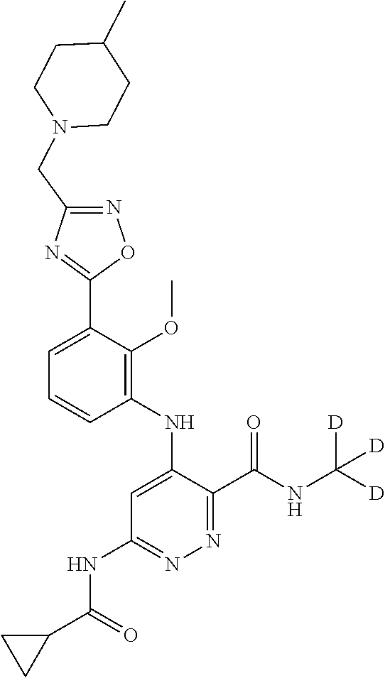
C1=C(C2=NC(CN3CCC(C)CC3)=NO2)C(OC)=C(NC2=CC(NC(C3CC3)=O)=NN=C2C(NC([D])([D])[D])=O)C=C1
